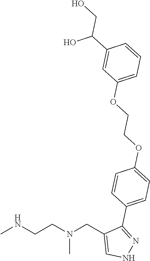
CNCCN(CC1=CNN=C1C1=CC=C(OCCOC2=CC=CC(C(O)CO)=C2)C=C1)C
